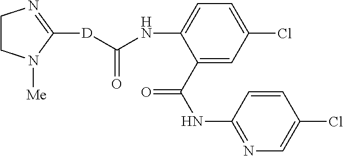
[D](C(NC1=CC=C(Cl)C=C1C(NC1=NC=C(Cl)C=C1)=O)=O)C1=NCCN1[Me]
